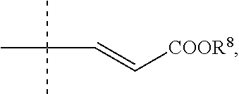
CC(C)(C=C[COOR8])C
